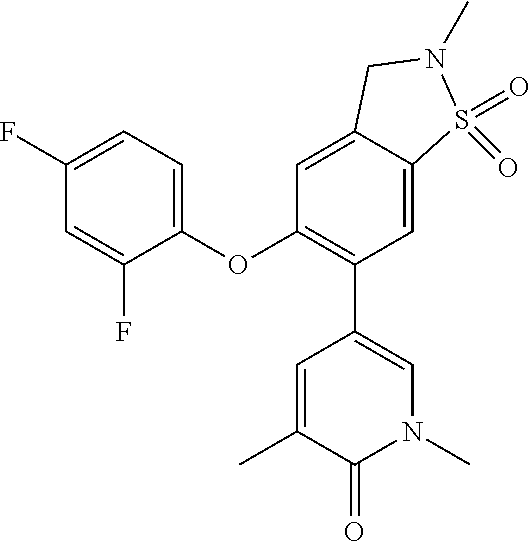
C1(OC2=CC=C(F)C=C2F)=C(C2=CN(C)C(=O)C(C)=C2)C=C2C(=C1)CN(C)S2(=O)=O
